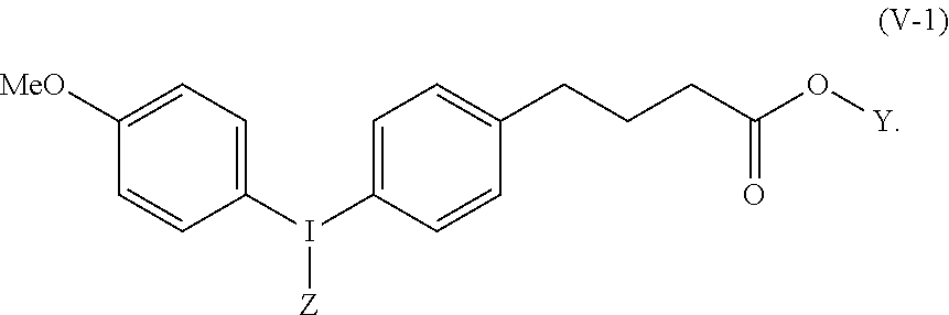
C1=C(I(C2=CC=C([MeO])C=C2)[Z])C=CC(CCCC(O[Y])=O)=C1
